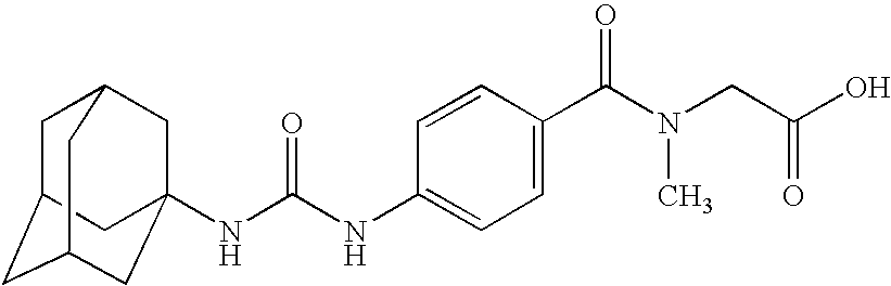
N(C(NC1=CC=C(C(N(CC(O)=O)C)=O)C=C1)=O)C12CC3CC(CC(C1)C3)C2
